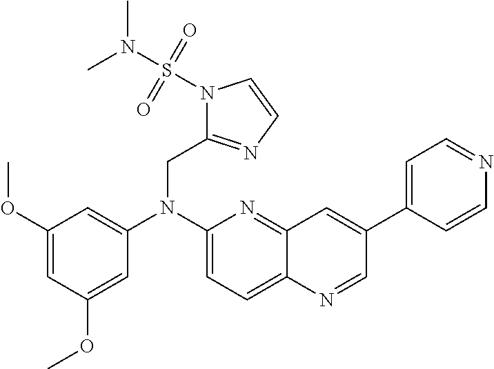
C1(OC)=CC(OC)=CC(N(C2=CC=C3C(=N2)C=C(C2=CC=NC=C2)C=N3)CC2=NC=CN2S(N(C)C)(=O)=O)=C1
